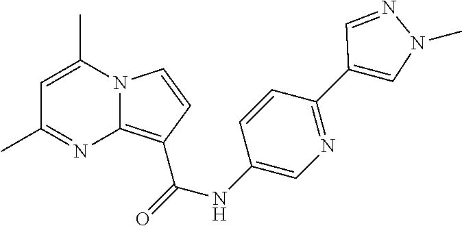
C1=C(C)N2C(=C(C(NC3=CN=C(C4=CN(C)N=C4)C=C3)=O)C=C2)N=C1C
